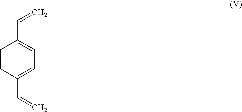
C1=CC(C=C)=CC=C1C=C
